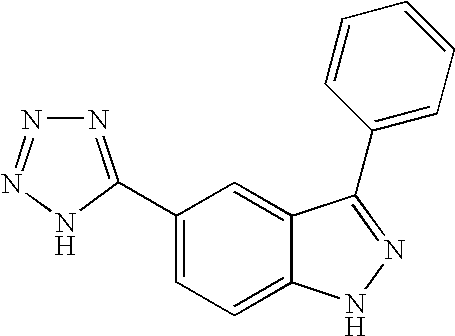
C1(C2=NN=NN2)=CC=C2C(=C1)C(C1=CC=CC=C1)=NN2
